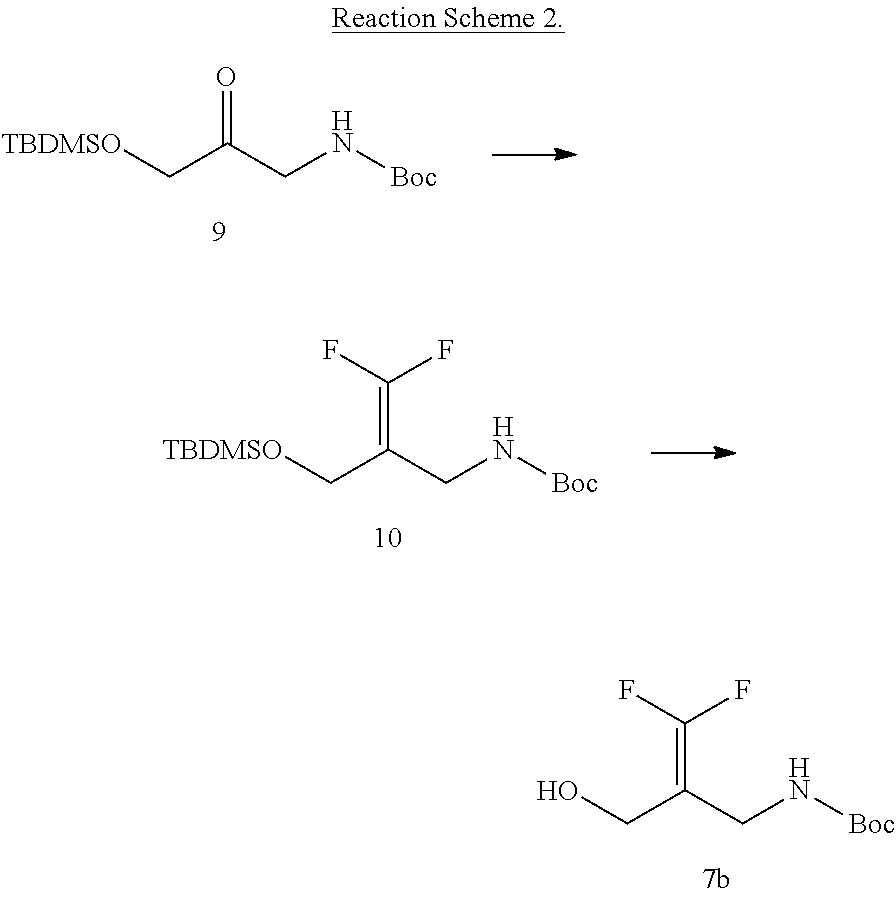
[TBDMSO]CC(CN[Boc])=O.[TBDMSO]CC(CN[Boc])=C(F)F.OCC(CN[Boc])=C(F)F
